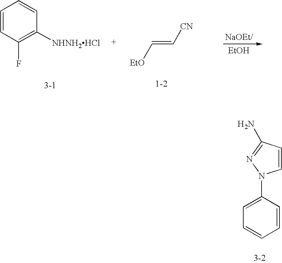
C1=CC(F)=C([NHNH2HCl])C=C1.C(=C[CN])[EtO].[EtOH].C1=CC(N)=NN1C1=CC=CC=C1
